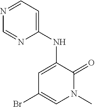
C1(NC2=CC(Br)=CN(C)C2=O)=CC=NC=N1
